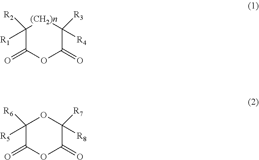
C1([R1])([R2])C(=O)OC(=O)C([R4])([R3])[(CH2)n]1.C1([R5])([R6])C(=O)OC(=O)C([R8])([R7])O1
